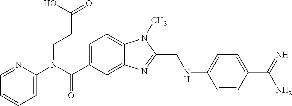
C1=C(N(C(C2=CC=C3C(=C2)N=C(CNC2=CC=C(C(=N)N)C=C2)N3C)=O)CCC(=O)O)N=CC=C1
